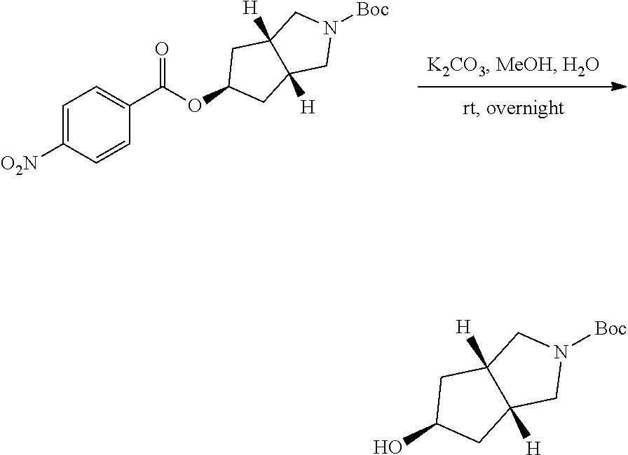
[Boc]N1CC2([H])C([H])(C1)CC(OC(C1=CC=C([O2N])C=C1)=O)C2.[Boc]N1CC2([H])C([H])(C1)CC(O)C2
